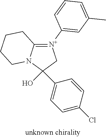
C1(O)(C2=CC=C(Cl)C=C2)C[N+](C2=CC(C)=CC=C2)=C2N1CCCC2
